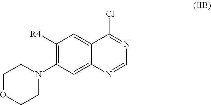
C1OCCN(C2=C([R4])C=C3C(=C2)N=CN=C3Cl)C1
